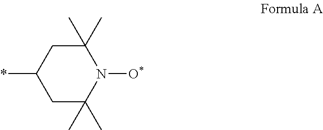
C1C(C)(C)N([O*])C(C)(C)CC1*
